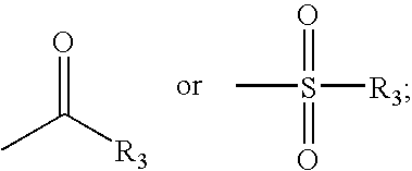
CC([R3])=O.S(=O)([R3])(C)=O
